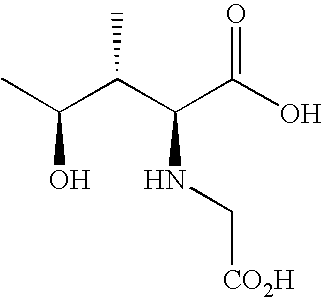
CC(C(C(C(O)=O)NC[CO2H])C)O
